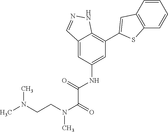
C12=CC(NC(=O)C(N(CCN(C)C)C)=O)=CC(C3=CC4=C(S3)C=CC=C4)=C1NN=C2
